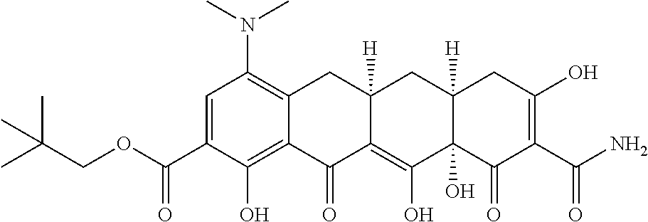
C1=C(C(OCC(C)(C)C)=O)C(O)=C2C(=C1N(C)C)CC1([H])C(=C(O)C3(O)C([H])(C1)CC(O)=C(C(=O)N)C3=O)C2=O
